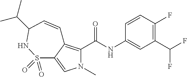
C1=CC(F)=C(C(F)F)C=C1NC(=O)C1=C2C(=CN1C)S(=O)(=O)NC(C(C)C)C=C2
